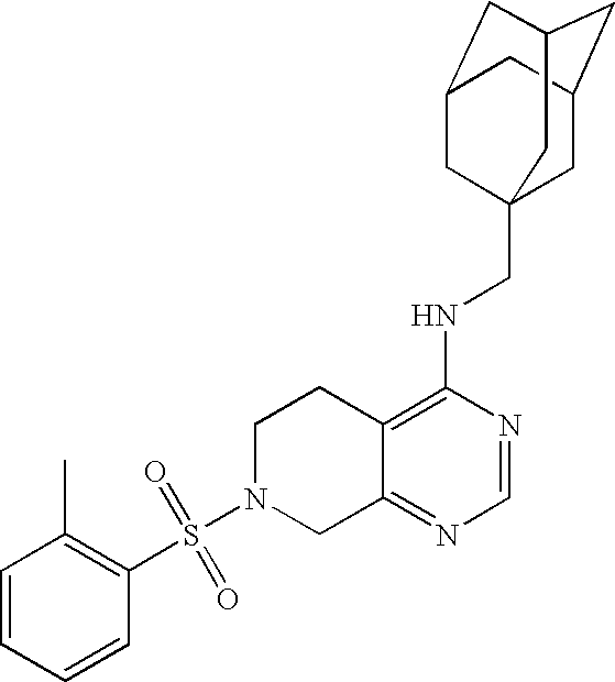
C12=C(NCC34CC5CC(CC(C3)C5)C4)N=CN=C1CN(S(=O)(=O)C1=C(C)C=CC=C1)CC2
